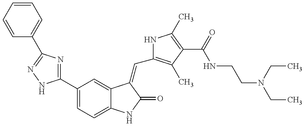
C1=CC=CC=C1C1=NNC(C2=CC=C3C(=C2)C(=CC2=C(C)C(C(NCCN(CC)CC)=O)=C(C)N2)C(=O)N3)=N1
